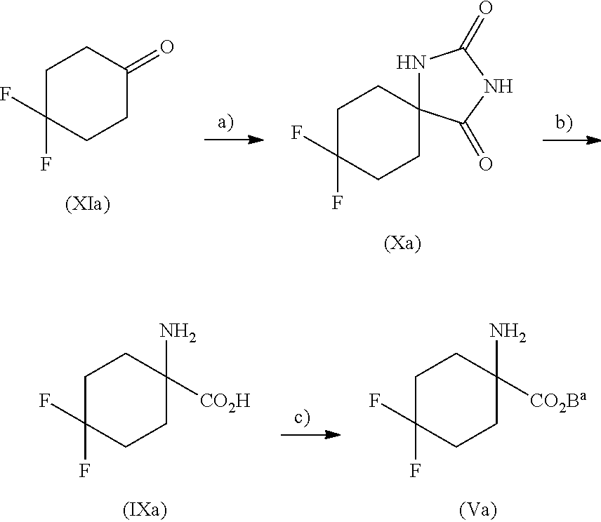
C1C(F)(F)CCC(=O)C1.C1C(F)(F)CCC2(C1)NC(=O)NC2=O.C1C(F)(F)CCC(N)([CO2H])C1.C1C(F)(F)CCC(N)([CO2Ba])C1
